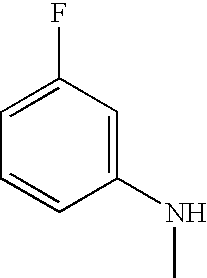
C1=C(NC)C=CC=C1F
